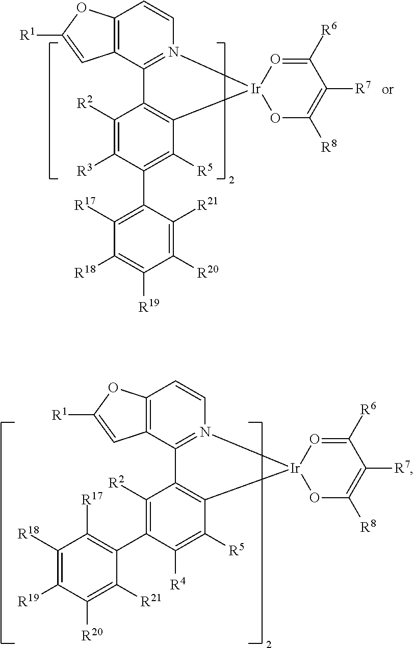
C12=C(C3=N(C=C1)[Ir]1(C4=C3C([R2])=C([R3])C(C3=C([R17])C([R18])=C([R19])C([R20])=C3[R21])=C4[R5])OC([R8])=C([R7])C([R6])=O1)C=C([R1])O2.C12=C(C3=N(C=C1)[Ir]1(C4=C3C([R2])=C(C3=C([R17])C([R18])=C([R19])C([R20])=C3[R21])C([R4])=C4[R5])OC([R8])=C([R7])C([R6])=O1)C=C([R1])O2
